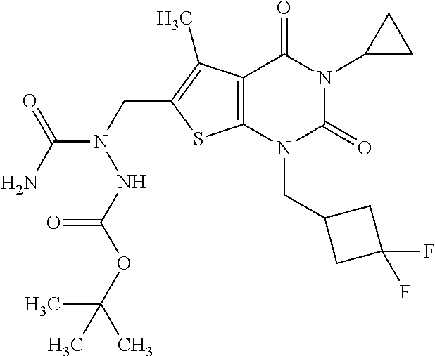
C12=C(N(CC3CC(F)(F)C3)C(=O)N(C3CC3)C1=O)SC(CN(NC(OC(C)(C)C)=O)C(=O)N)=C2C
